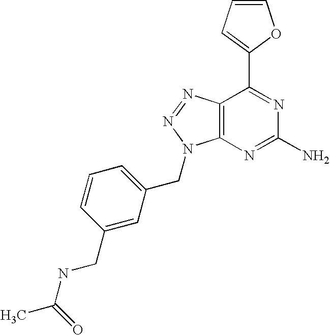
C1=CC=C(C2=NC(N)=NC3=C2N=NN3CC2=CC=CC(CNC(C)=O)=C2)O1
